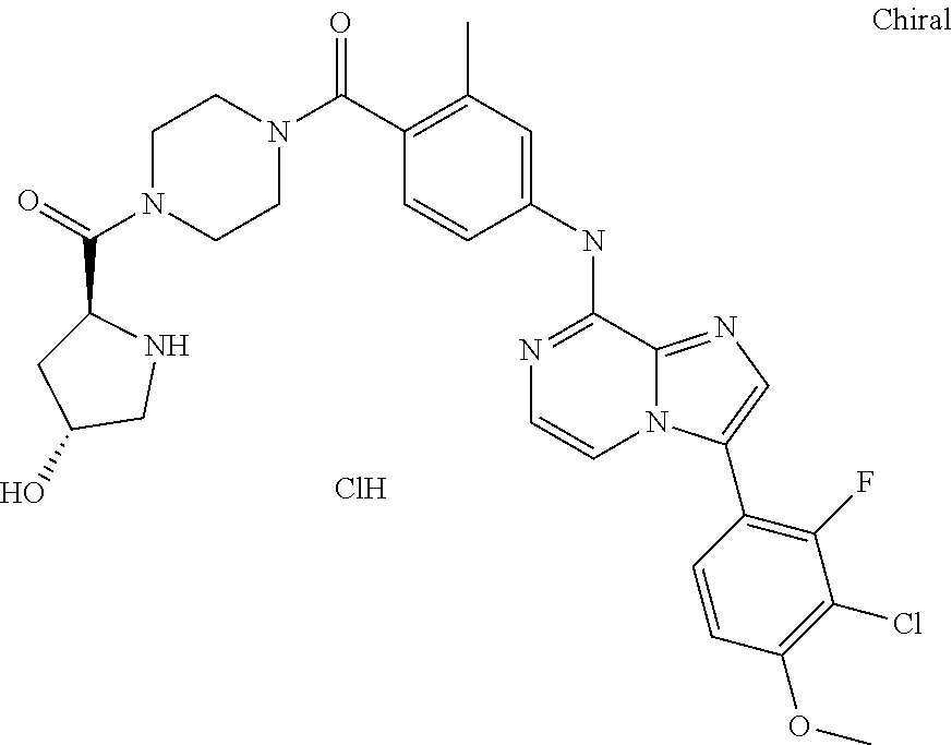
N1(C(C2=C(C)C=C(NC3=NC=CN4C3=NC=C4C3=C(F)C(Cl)=C(OC)C=C3)C=C2)=O)CCN(C(=O)C2CC(O)CN2)CC1.Cl
